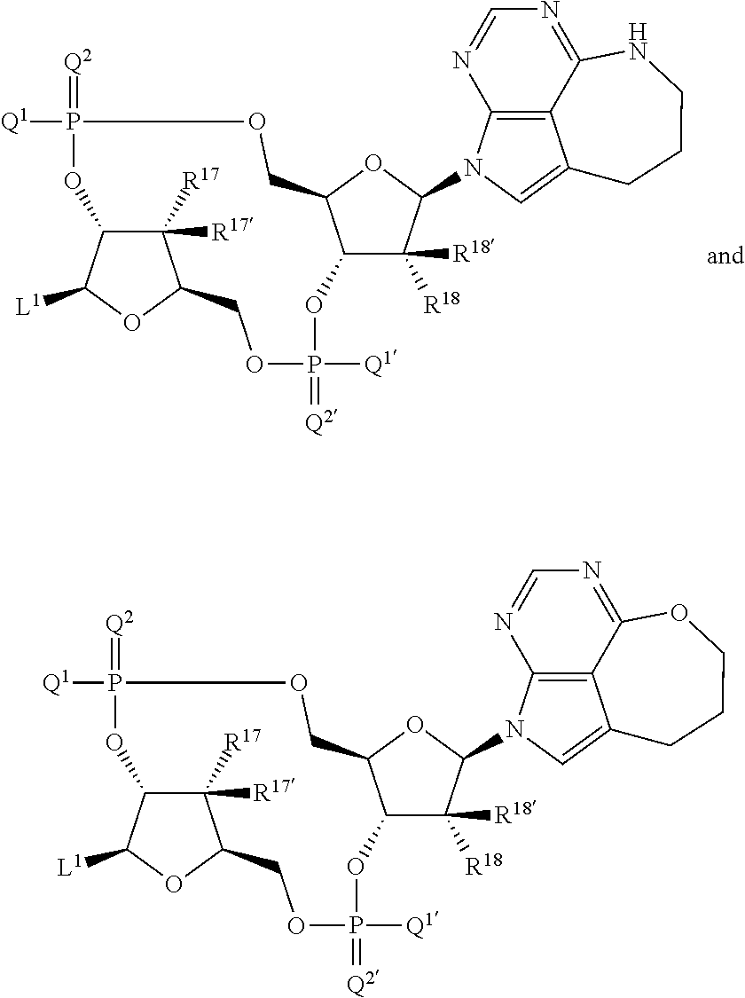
C1([R17])([R17])C2C([L1])OC1COP(=[Q2])([Q1])OC1C([R18])([R18])C(N3C4=C5C(=C3)CCCNC5=NC=N4)OC1COP(=[Q2])([Q1])O2.C1([R17])([R17])C2C([L1])OC1COP(=[Q2])([Q1])OC1C([R18])([R18])C(N3C4=C5C(=C3)CCCOC5=NC=N4)OC1COP(=[Q2])([Q1])O2
